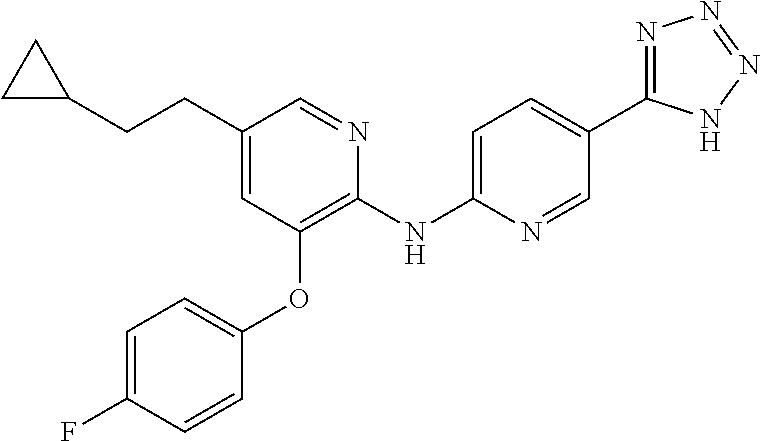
C1(CCC2CC2)=CC(OC2=CC=C(F)C=C2)=C(NC2=CC=C(C3=NN=NN3)C=N2)N=C1
